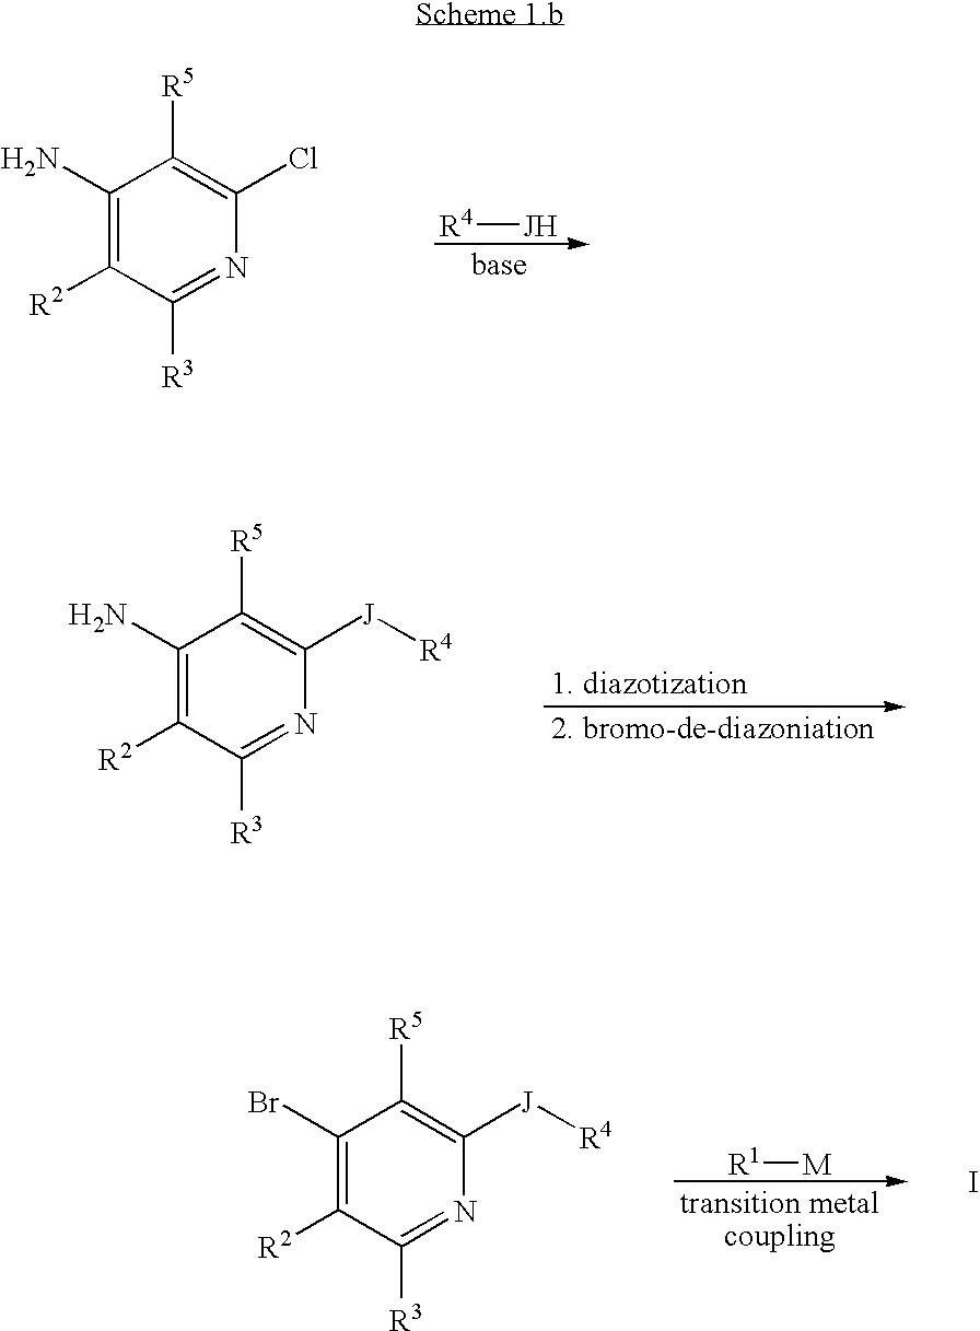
[R4][JH].C1(N)=C([R2])C([R3])=NC(Cl)=C1[R5].C1(N)=C([R2])C([R3])=NC([J][R4])=C1[R5].[R1][M].C1(Br)=C([R2])C([R3])=NC([J][R4])=C1[R5].I
